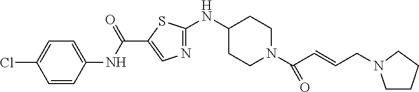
C1=CC(NC(=O)C2=CN=C(NC3CCN(C(C=CCN4CCCC4)=O)CC3)S2)=CC=C1Cl
